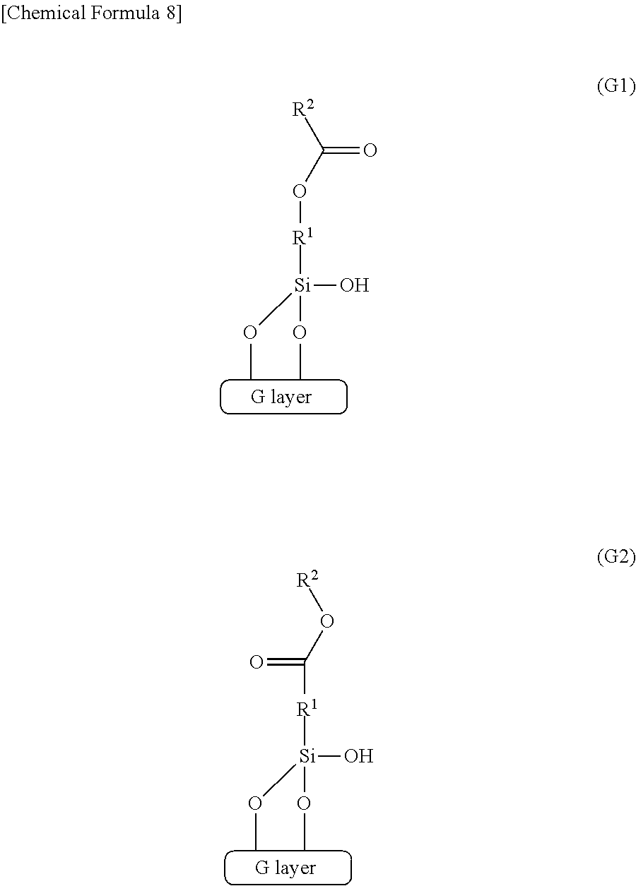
[R2]C(O[R1][Si](O)(OC)OC)=O.[R2]OC(=O)[R1][Si](O)(OC)OC
